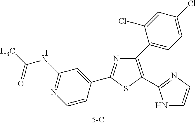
C1(C2=CC=C(Cl)C=C2Cl)=C(C2=NC=CN2)SC(C2=CC(NC(C)=O)=NC=C2)=N1
